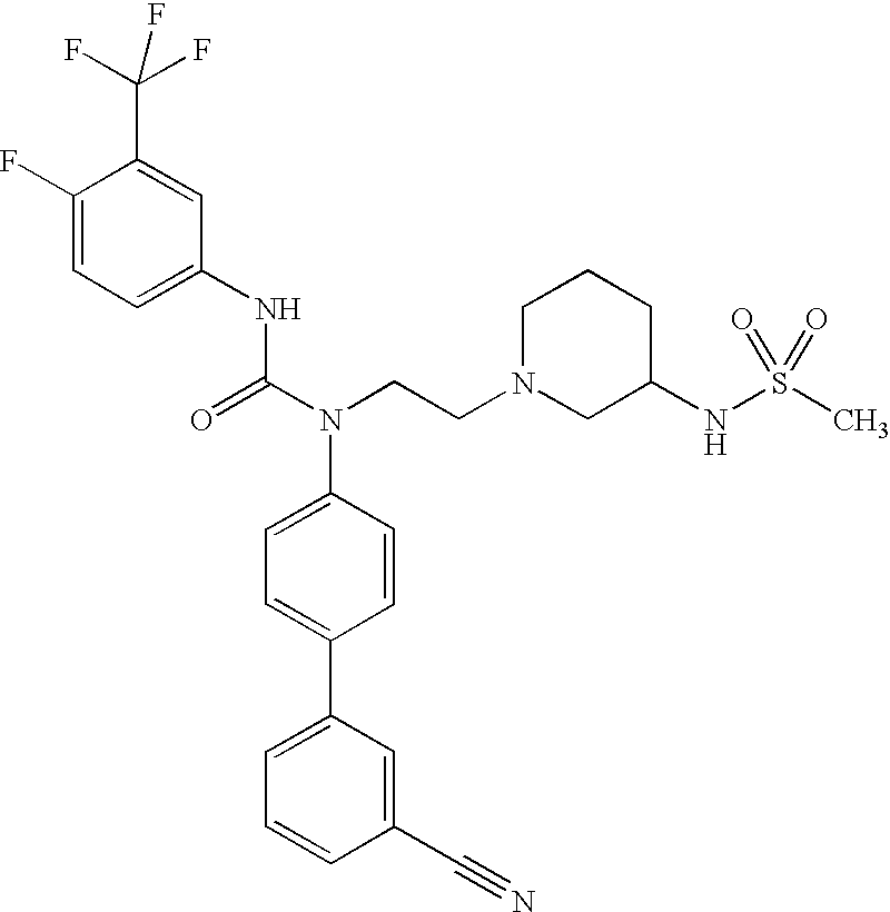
C1=C(C2=CC=C(N(CCN3CC(NS(C)(=O)=O)CCC3)C(NC3=CC=C(F)C(C(F)(F)F)=C3)=O)C=C2)C=C(C#N)C=C1
